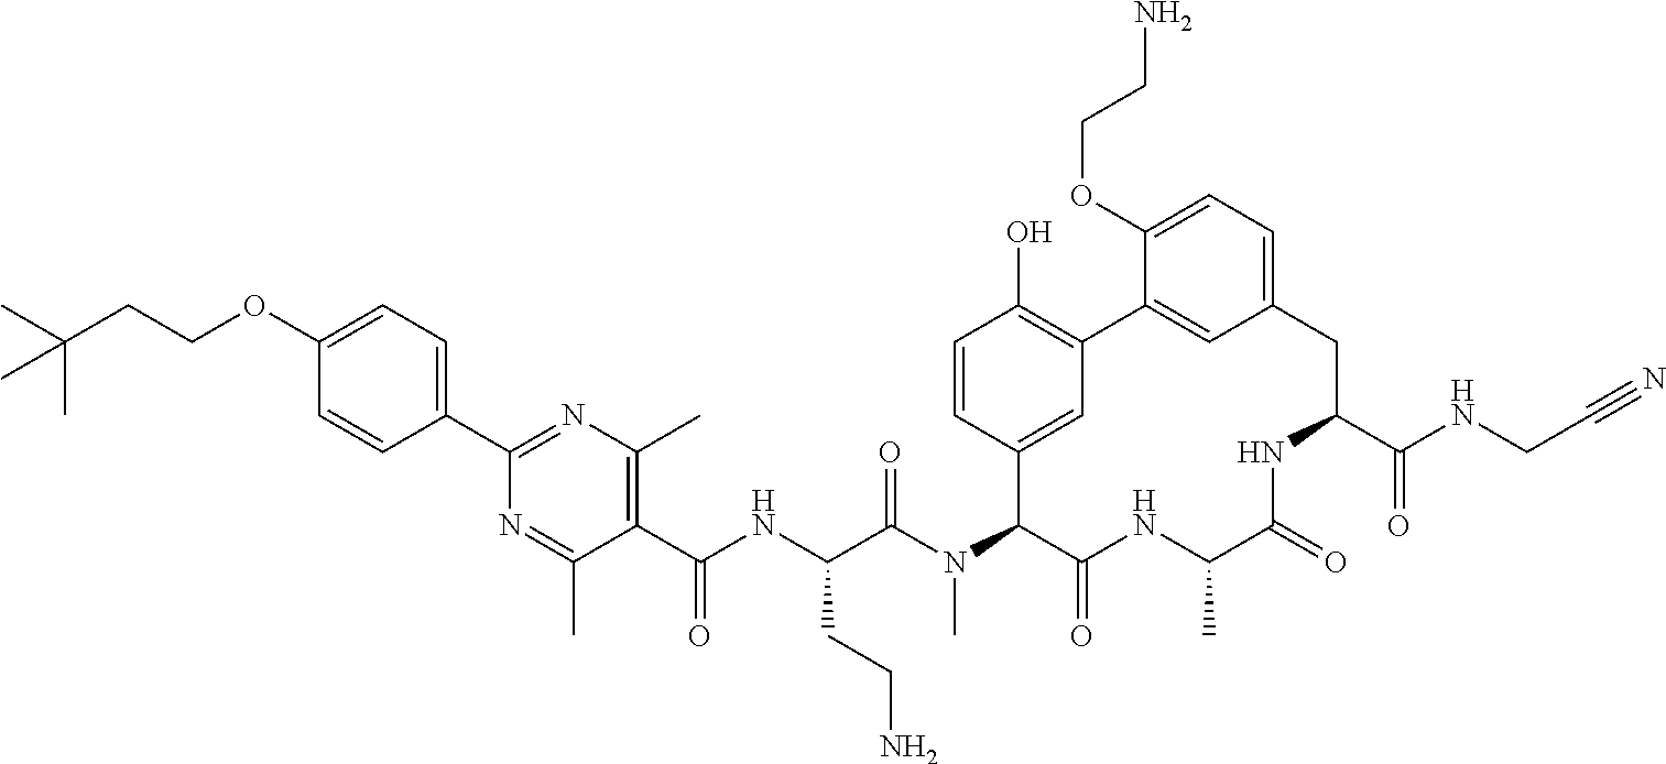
C1(OCCC(C)(C)C)=CC=C(C2=NC(C)=C(C(NC(C(N(C3C(=O)NC(C)C(=O)NC(C(NCC#N)=O)CC4=CC=C(OCCN)C(=C4)C4=C(O)C=CC3=C4)C)=O)CCN)=O)C(C)=N2)C=C1
